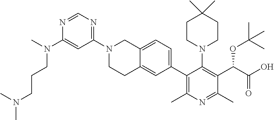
N1=CN=C(N2CCC3=CC(C4=C(C)N=C(C)C(C(OC(C)(C)C)C(=O)O)=C4N4CCC(C)(C)CC4)=CC=C3C2)C=C1N(C)CCCN(C)C
